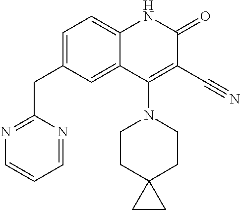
C1=C(CC2=NC=CC=N2)C=C2C(=C1)NC(=O)C(C#N)=C2N1CCC2(CC1)CC2
